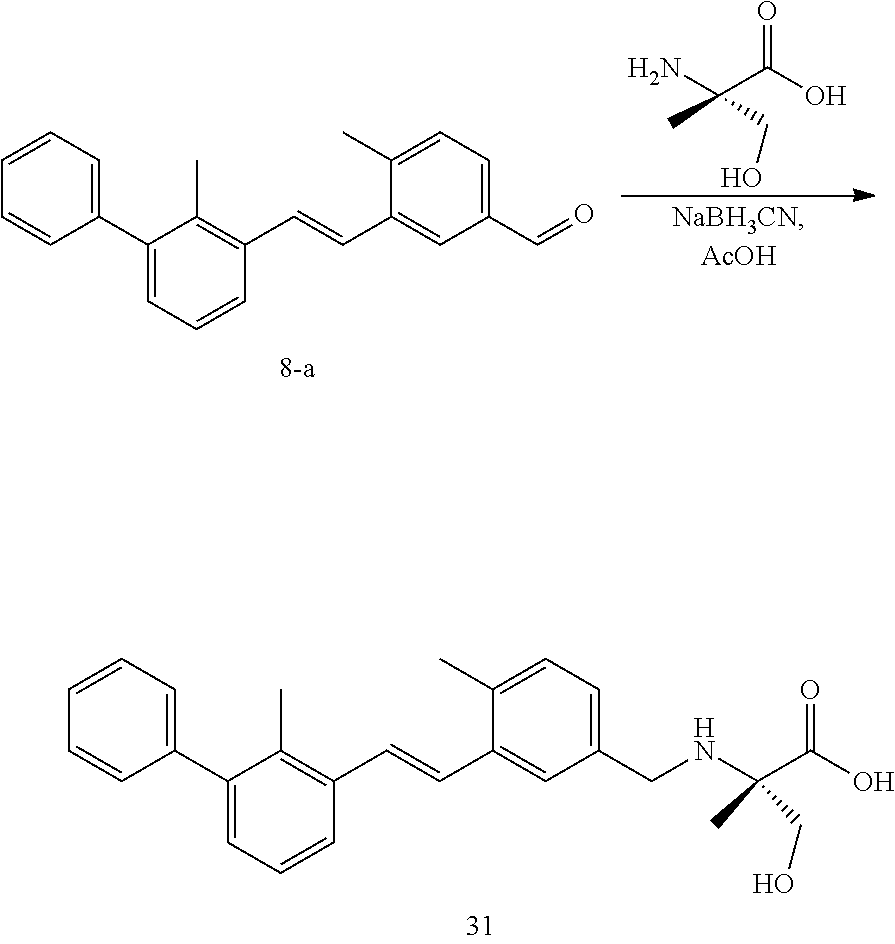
C1=CC(C2=CC=CC(C=CC3=CC(C=O)=CC=C3C)=C2C)=CC=C1.O=C(C(C)(N)CO)O.C1=CC(C2=CC=CC(C=CC3=CC(CNC(C(O)=O)(CO)C)=CC=C3C)=C2C)=CC=C1
